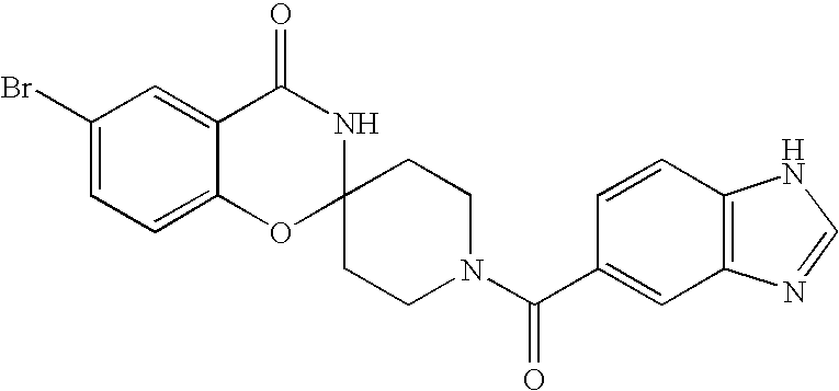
C1(Br)=CC=C2C(=C1)C(=O)NC1(O2)CCN(C(C2=CC3=C(C=C2)NC=N3)=O)CC1
